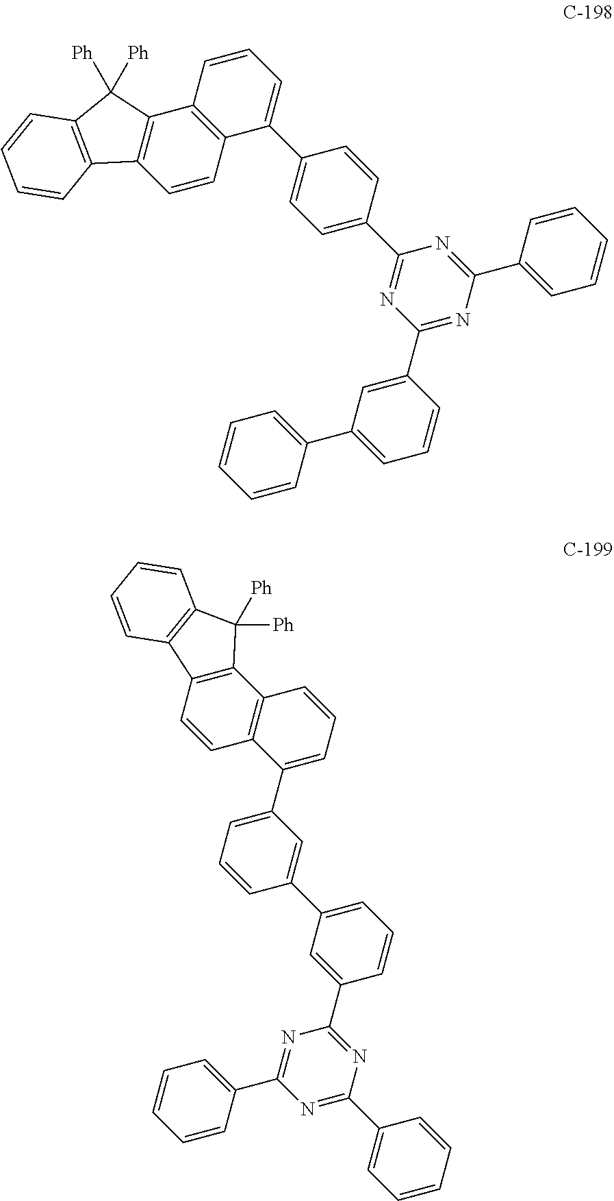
C1=CC2=C(C3=C1C1=C(C3([Ph])[Ph])C=CC=C1)C=CC=C2C1=CC=C(C2=NC(C3=CC(C4=CC=CC=C4)=CC=C3)=NC(C3=CC=CC=C3)=N2)C=C1.C1=CC=CC(C2=NC(C3=CC(C4=CC(C5=CC=CC6=C5C=CC5=C6C([Ph])([Ph])C6=C5C=CC=C6)=CC=C4)=CC=C3)=NC(C3=CC=CC=C3)=N2)=C1
